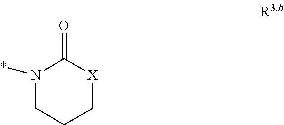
N1(*)CCC[X]C1=O
